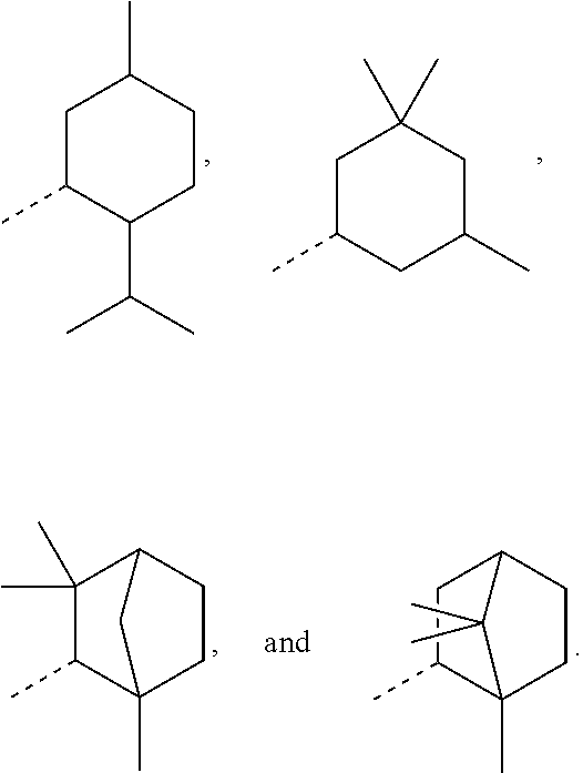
CC1C(C(C)C)CCC(C)C1.CC1CC(C)CC(C)(C)C1.CC1C2(C)CCC(C1(C)C)C2.CC1C2(C)CCC(C1)C2(C)C
